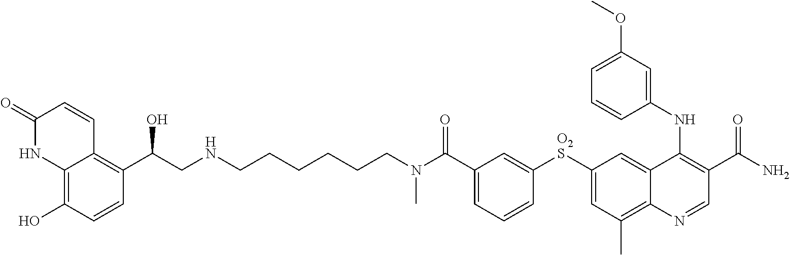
N(C(C1=CC=CC([O2S]C2=CC(C)=C3C(=C2)C(NC2=CC(OC)=CC=C2)=C(C(N)=O)C=N3)=C1)=O)(C)CCCCCCNCC(C1=C2C(=C(O)C=C1)NC(=O)C=C2)O
